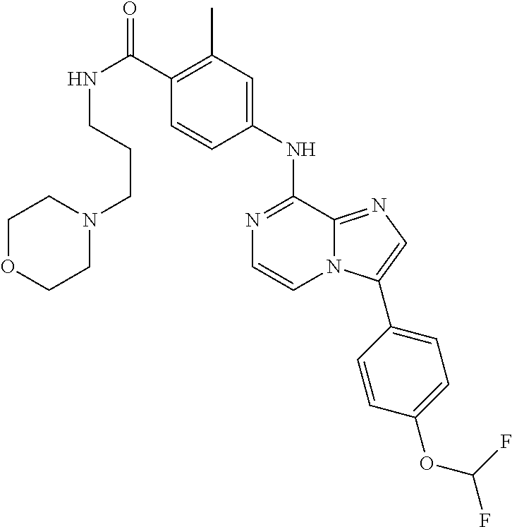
C1(C(=O)NCCCN2CCOCC2)=C(C)C=C(NC2=NC=CN3C2=NC=C3C2=CC=C(OC(F)F)C=C2)C=C1
